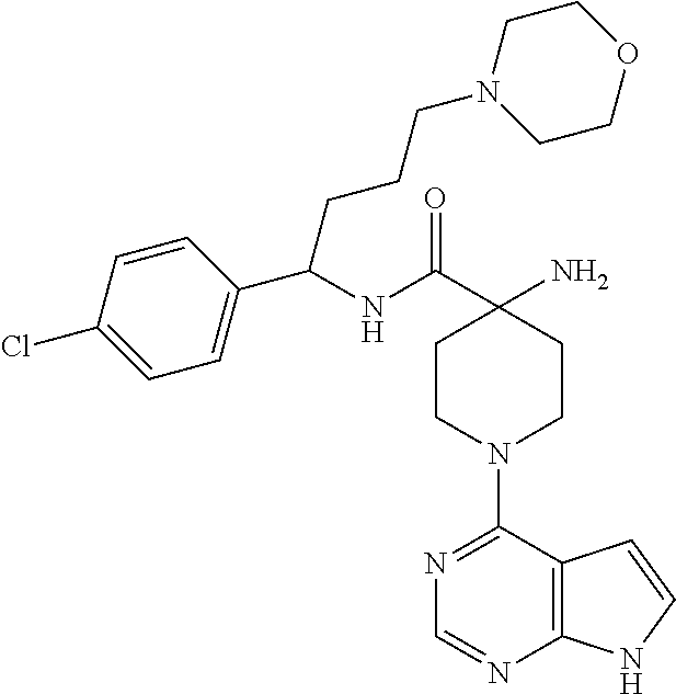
C(C1(N)CCN(C2=NC=NC3=C2C=CN3)CC1)(=O)NC(C1=CC=C(Cl)C=C1)CCCN1CCOCC1
